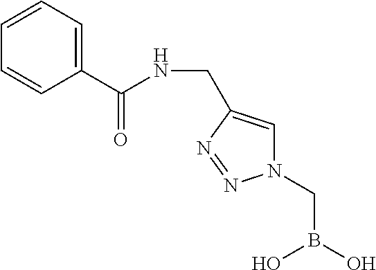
N(CC1=CN(CB(O)O)N=N1)C(C1=CC=CC=C1)=O
